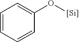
C1=CC=CC(O[Si])=C1
